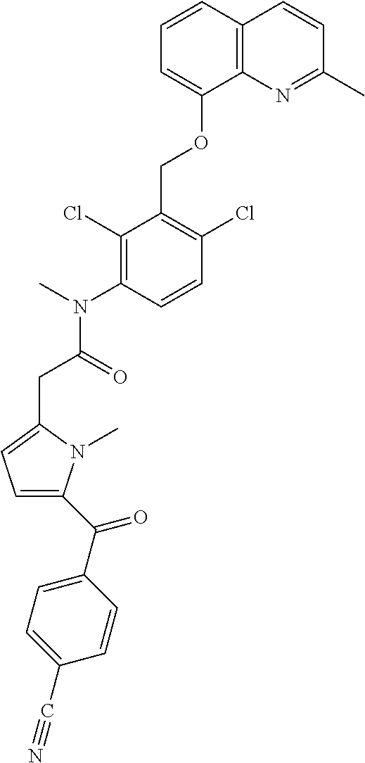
C1=CC2=C(C(OCC3=C(Cl)C=CC(N(C)C(=O)CC4=CC=C(C(C5=CC=C(C#N)C=C5)=O)N4C)=C3Cl)=C1)N=C(C)C=C2
